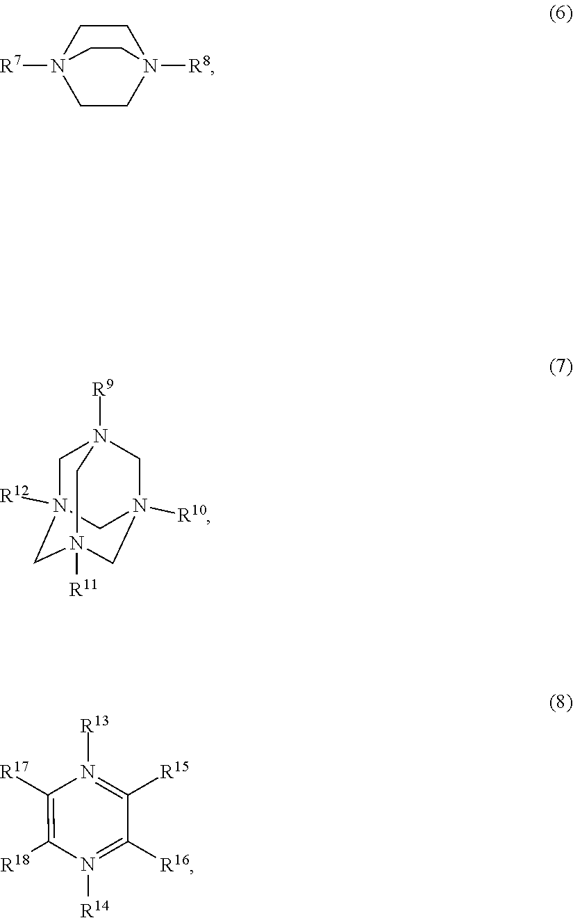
[R7]N12CCN([R8])(CC1)CC2.C1N2([R12])CN3([R11])CN([R10])(CN1([R9])C3)C2.N1([R14])=C([R16])C([R15])=N([R13])C([R17])=C1[R18]
